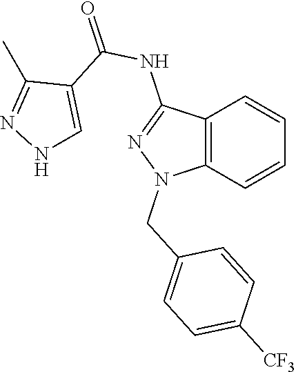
C12=C(C=CC=C1)N(CC1=CC=C([CF3])C=C1)N=C2NC(=O)C1=CNN=C1C
